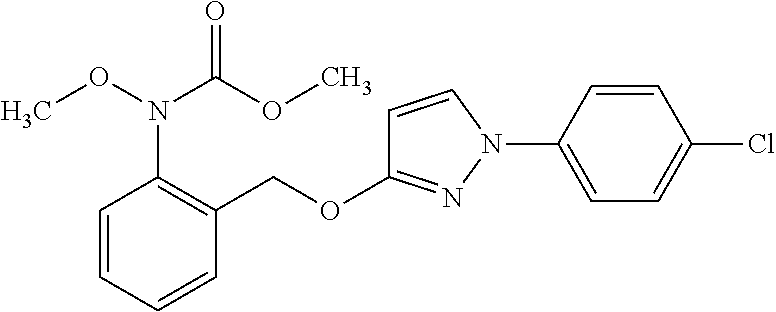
C1=CC=CC(COC2=NN(C3=CC=C(Cl)C=C3)C=C2)=C1N(OC)C(OC)=O
